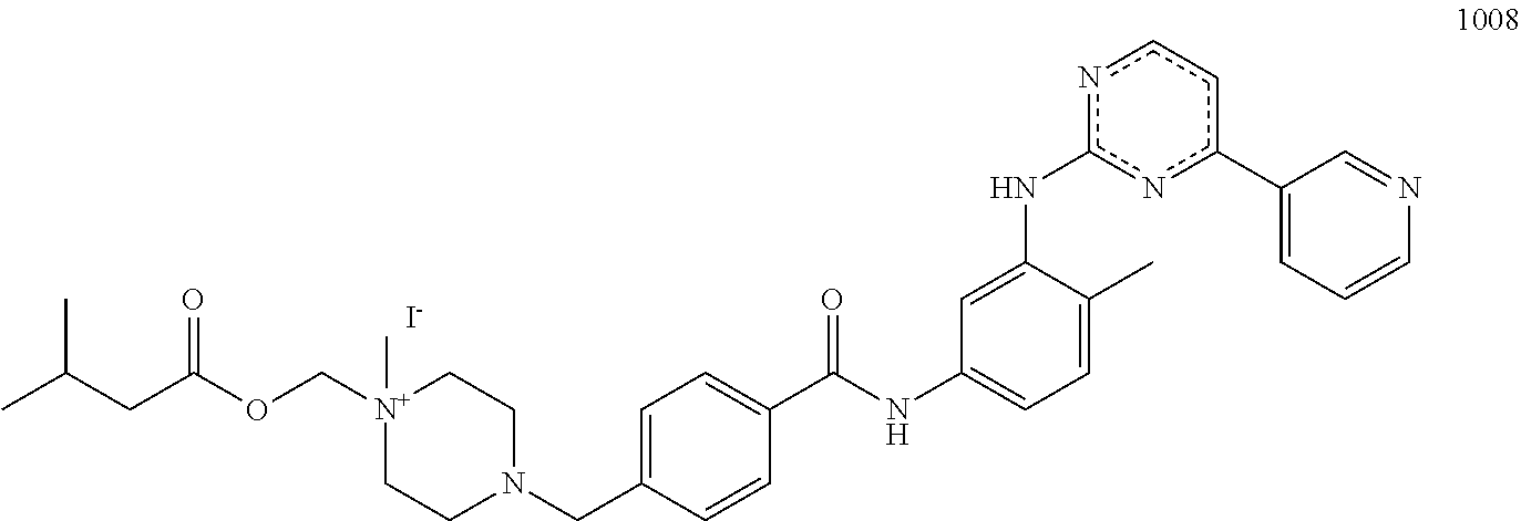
CC(CC(OC[N+]1(C)CCN(CC2=CC=C(C(NC3=CC=C(C)C(Nc4nc(C5=CC=CN=C5)ccn4)=C3)=O)C=C2)CC1)=O)C.[I-]
